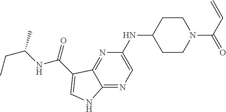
N(C1CCN(C(C=C)=O)CC1)C1=CN=C2C(=N1)C(C(NC(CC)C)=O)=CN2
